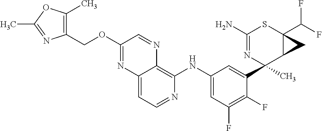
C12=CC=NC(NC3=CC(F)=C(F)C(C4(C)N=C(N)SC5(C(F)F)C4C5)=C3)=C1N=CC(OCC1=C(C)OC(C)=N1)=N2
